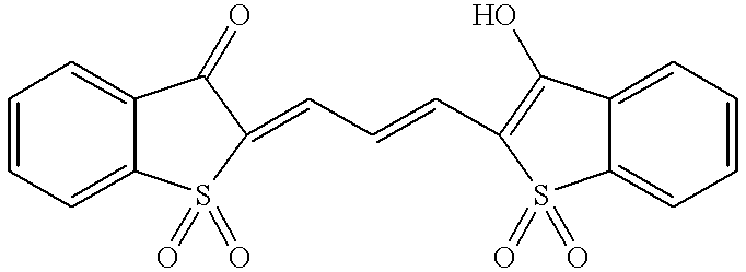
C1=CC=C2C(=C1)S(=O)(=O)C(=CC=CC1=C(O)C3=CC=CC=C3S1(=O)=O)C2=O
